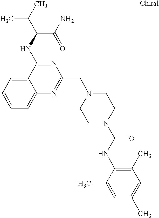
C1=CC=C2C(=C1)C(NC(C(=O)N)C(C)C)=NC(CN1CCN(C(NC3=C(C)C=C(C)C=C3C)=O)CC1)=N2
